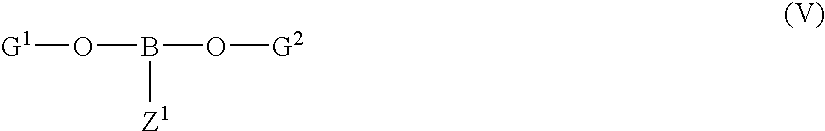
[G1]OB([Z1])O[G2]
